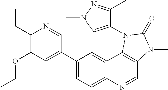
C1(C2=CC(OCC)=C(CC)N=C2)=CC=C2C(=C1)C1=C(C=N2)N(C)C(=O)N1C1=CN(C)N=C1C
